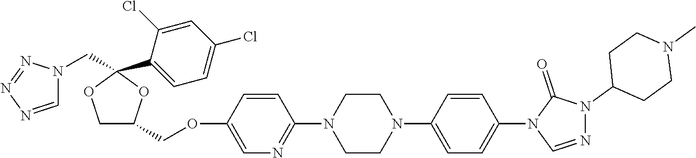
C1C(COC2=CN=C(N3CCN(C4=CC=C(N5C=NN(C6CCN(C)CC6)C5=O)C=C4)CC3)C=C2)OC(C2=CC=C(Cl)C=C2Cl)(CN2C=NN=N2)O1
